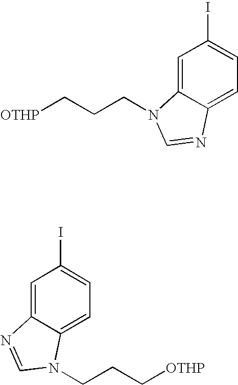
C1=C2C(=CC=C1I)N=CN2CCC[OTHP].C1=C2C(=CC=C1I)N(CCC[OTHP])C=N2
